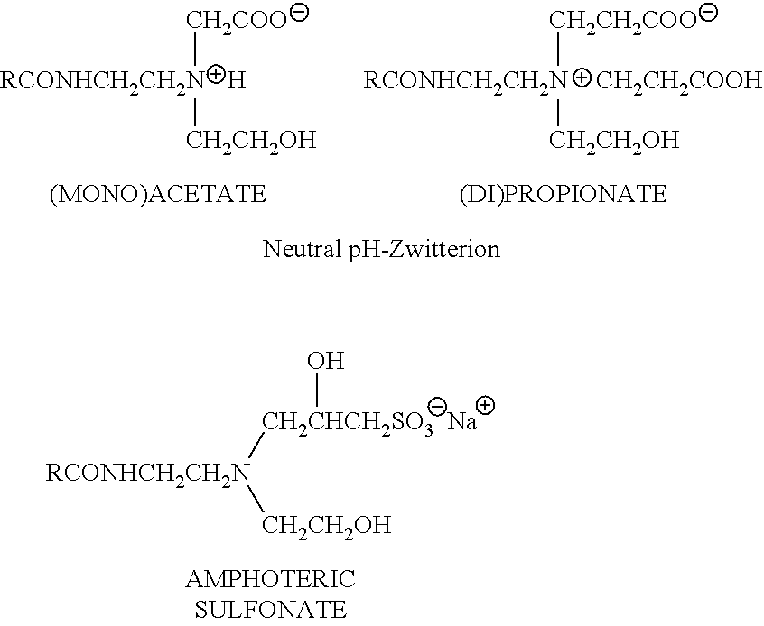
[CH2COO][RCONHCH2CH2N][CH2CH2OH].[H].[CH2CH2COO][RCONHCH2CH2N][CH2CH2OH].[CH2CH2COOH].[CH2CHCH2SO3  Na]([RCONHCH2CH2N][CH2CH2OH])O
